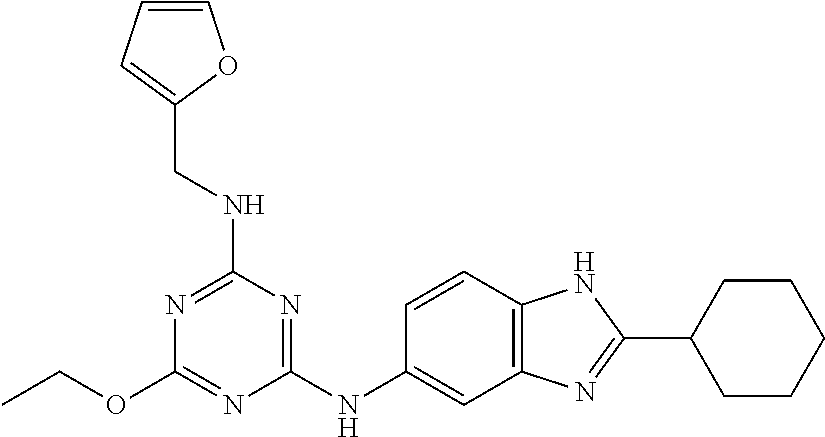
C1(NC2=CC3=C(C=C2)NC(C2CCCCC2)=N3)=NC(NCC2=CC=CO2)=NC(OCC)=N1
